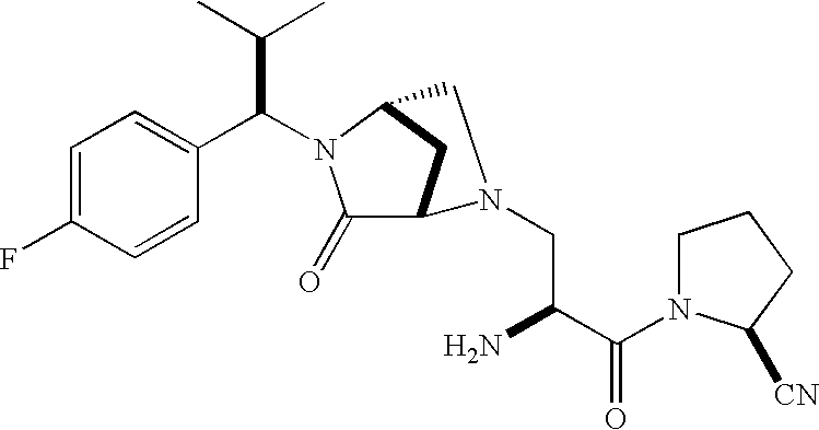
C1=C(F)C=CC(C(N2C(=O)C3CC2CN3CC(C(N2CCCC2[CN])=O)N)C(C)C)=C1
